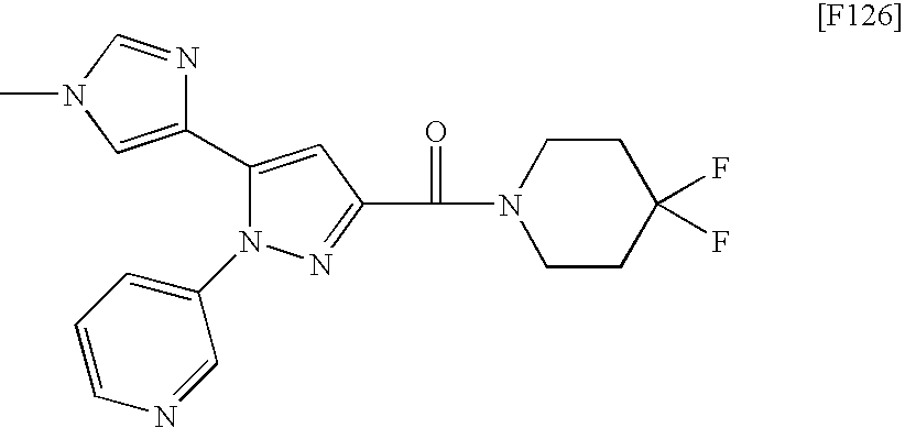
N1=C(C(=O)N2CCC(F)(F)CC2)C=C(C2=CN(C)C=N2)N1C1=CC=CN=C1
